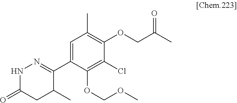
C1(C2=NNC(=O)CC2C)=CC(C)=C(OCC(C)=O)C(Cl)=C1OCOC
